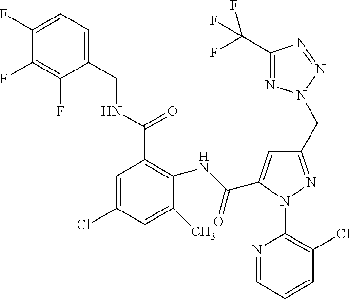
C1(F)=CC=C(CNC(C2=C(NC(=O)C3=CC(CN4N=C(C(F)(F)F)N=N4)=NN3C3=C(Cl)C=CC=N3)C(C)=CC(Cl)=C2)=O)C(F)=C1F
